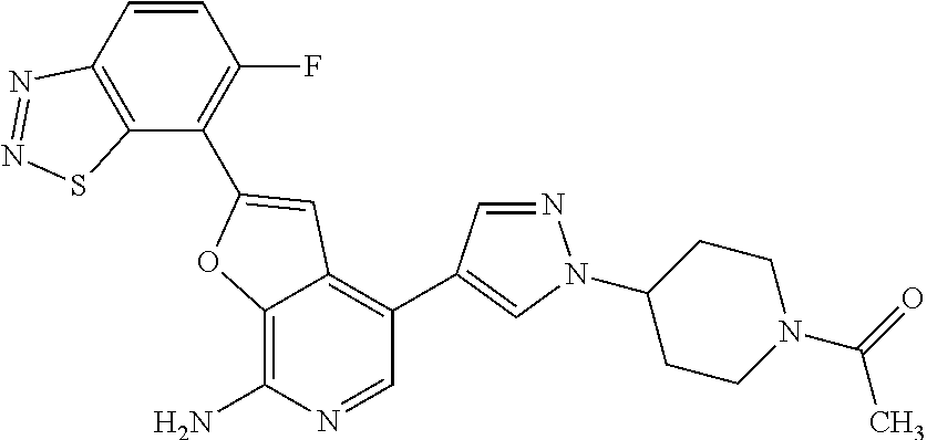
C12=C(N)N=CC(C3=CN(C4CCN(C(C)=O)CC4)N=C3)=C1C=C(C1=C(F)C=CC3=C1SN=N3)O2
